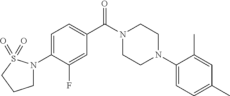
C1=C(N2CCCS2(=O)=O)C(F)=CC(C(N2CCN(C3=CC=C(C)C=C3C)CC2)=O)=C1
